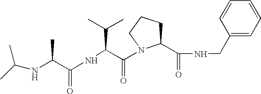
N(C(C(NC(C(=O)N1C(C(NCC2=CC=CC=C2)=O)CCC1)C(C)C)=O)C)C(C)C
